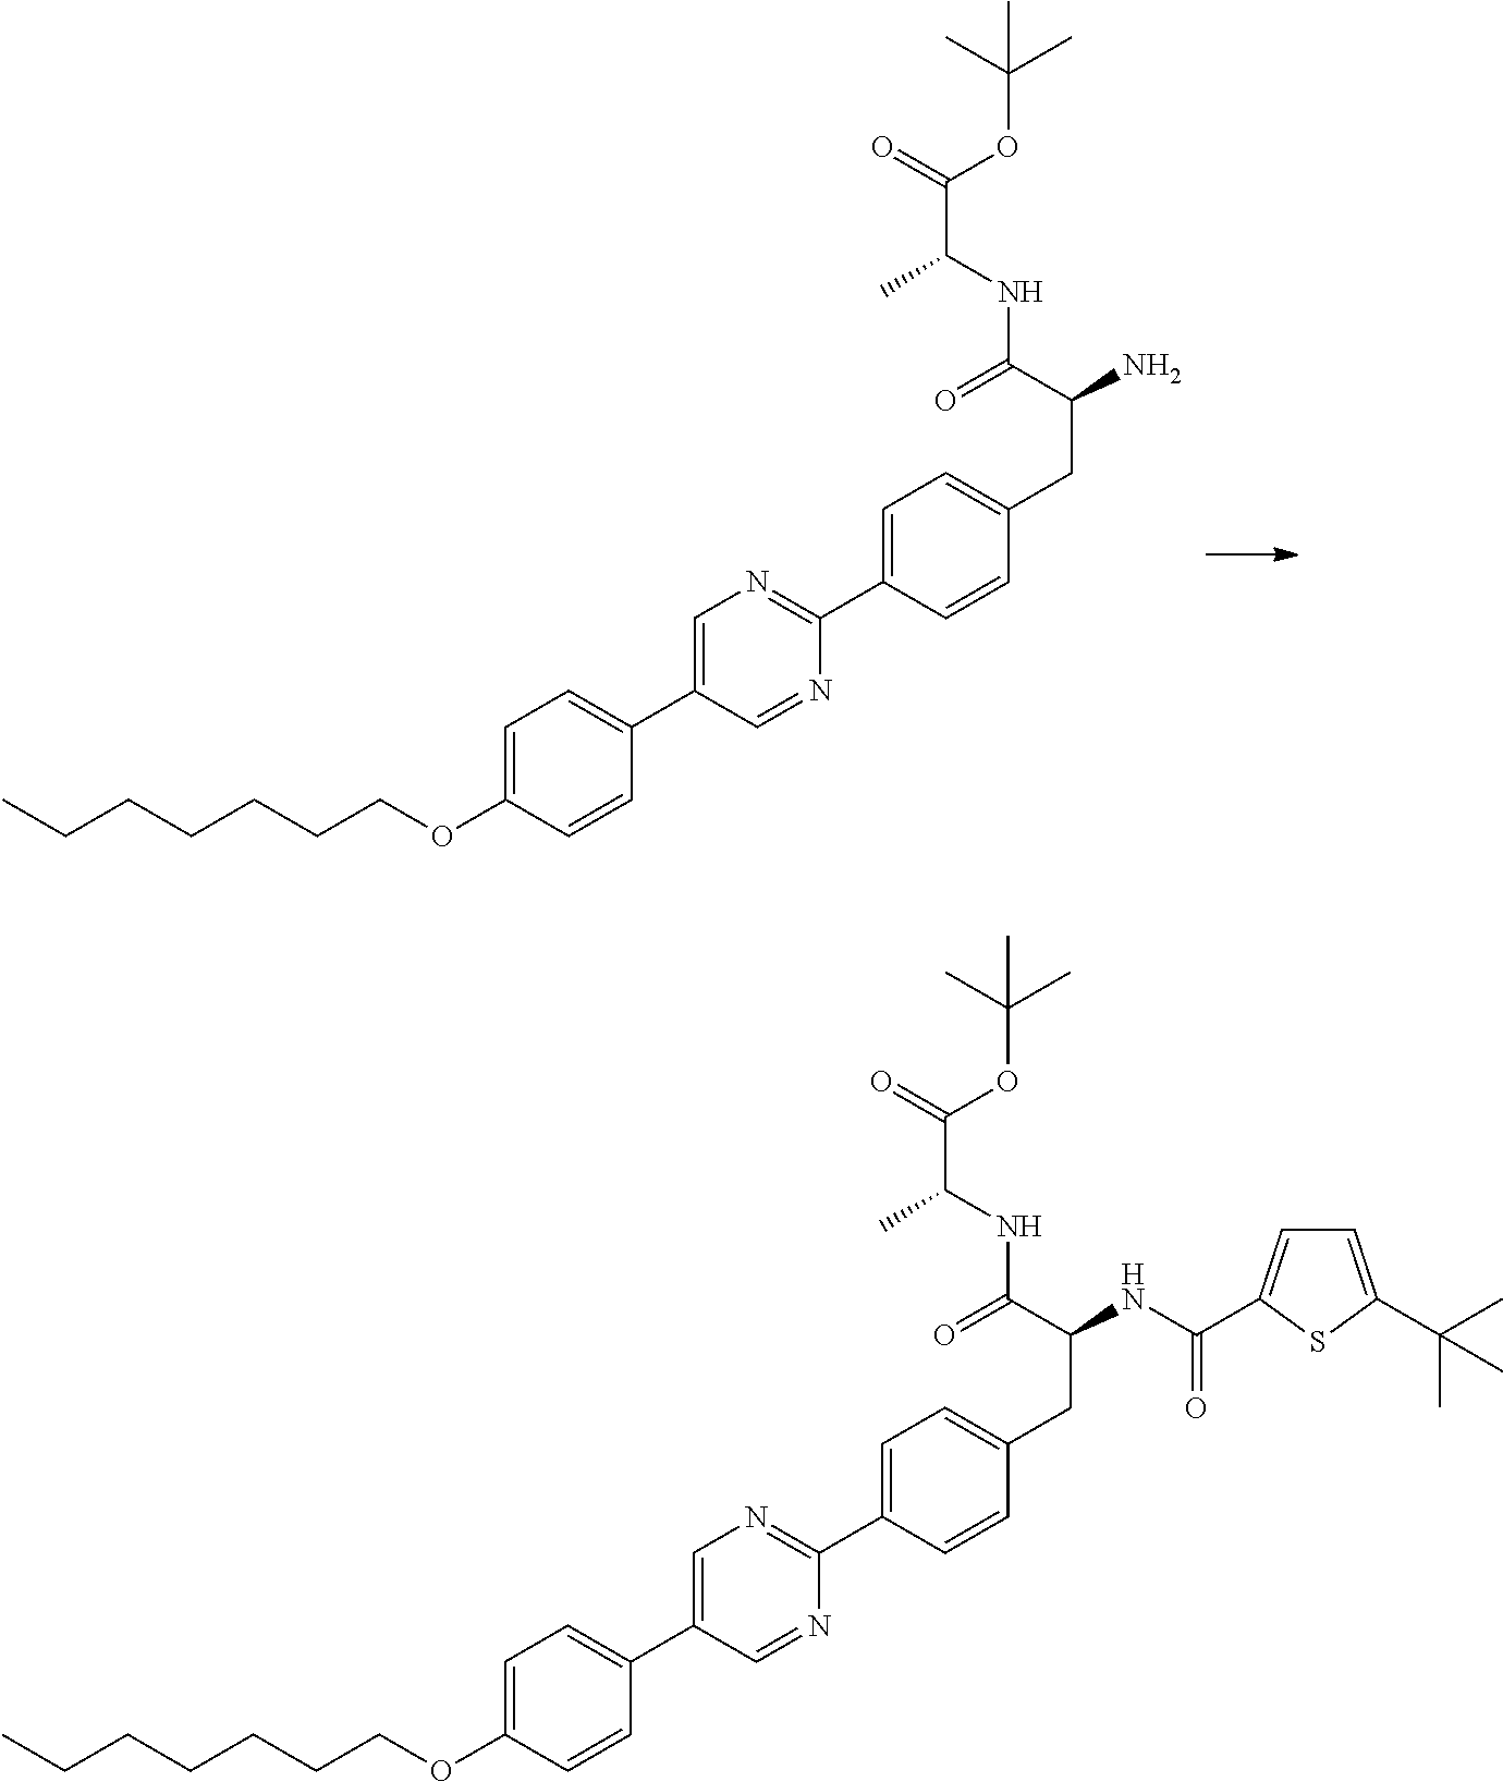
CC(OC(C(NC(C(N)CC1=CC=C(C2=NC=C(C3=CC=C(OCCCCCCC)C=C3)C=N2)C=C1)=O)C)=O)(C)C.CC(OC(C(NC(C(NC(=O)C1=CC=C(C(C)(C)C)S1)CC1=CC=C(C2=NC=C(C3=CC=C(OCCCCCCC)C=C3)C=N2)C=C1)=O)C)=O)(C)C
